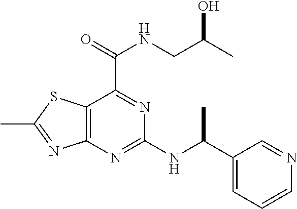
C12=C(N=C(NC(C3=CC=CN=C3)C)N=C1C(=O)NCC(C)O)N=C(C)S2
